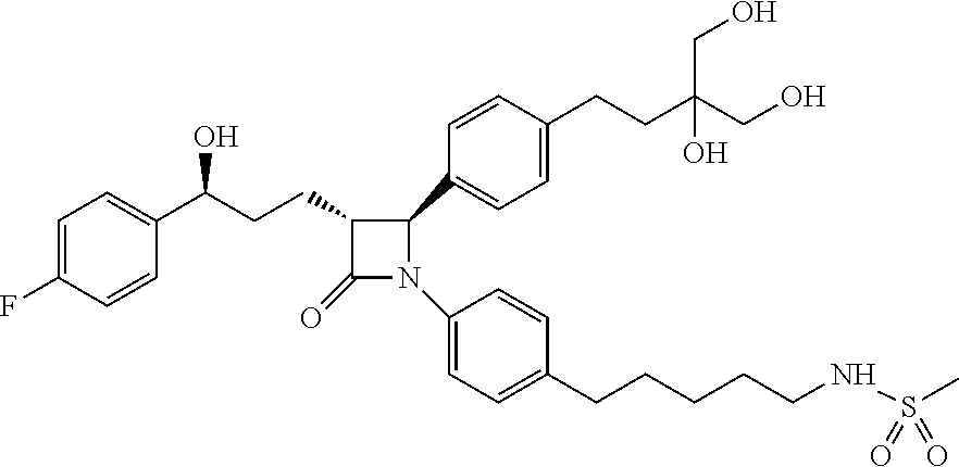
C1=C(F)C=CC(C(CCC2C(=O)N(C3=CC=C(CCCCCNS(=O)(=O)C)C=C3)C2C2=CC=C(CCC(CO)(CO)O)C=C2)O)=C1
